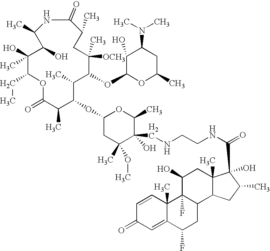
C1(O)(C)C(CC)OC(=O)C(C)C(OC2CC(C)(OC)C(O)(CNCCNC(C3(O)C4(C)C(C5CC(F)C6=CC(=O)C=CC6(C)C5(F)C(O)C4)CC3C)=O)C(C)O2)C(C)C(OC2C(O)C(N(C)C)CC(C)O2)C(C)([OCH3])CC(C)C(=O)NC(C)C1O
